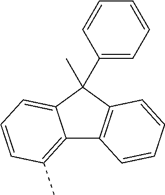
C12=C(C)C=CC=C1C(C1=CC=CC=C1)(C)C1=C2C=CC=C1
